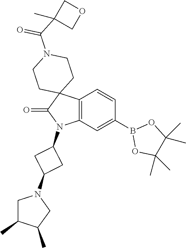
C12=C(C=C(B3OC(C)(C)C(C)(C)O3)C=C1)N(C1CC(N3CC(C)C(C)C3)C1)C(=O)C21CCN(C(C2(C)COC2)=O)CC1
